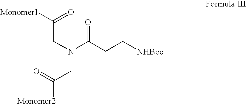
N(C(CC[NHBoc])=O)(CC(=O)[Monomer2])CC(=O)[Monomer1]
